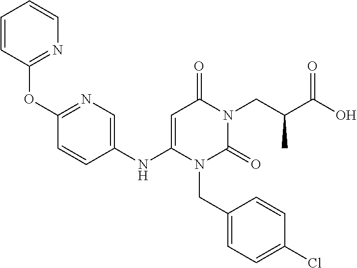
C1=CC(OC2=NC=C(NC3=CC(=O)N(CC(C(O)=O)C)C(=O)N3CC3=CC=C(Cl)C=C3)C=C2)=NC=C1
